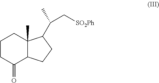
O=C1C2C(C)(CCC1)C(C(C[SO2Ph])C)CC2
